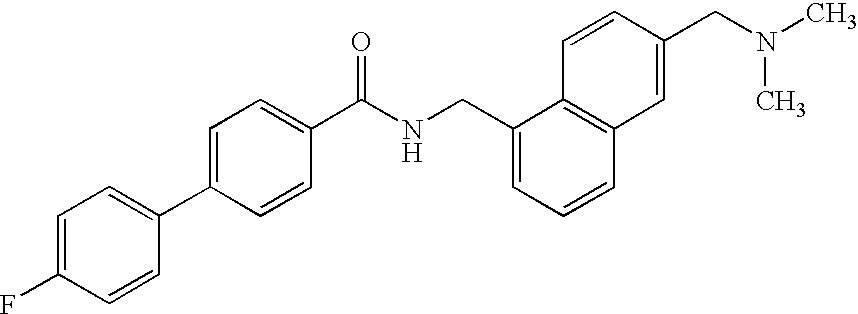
C1(CNC(C2=CC=C(C3=CC=C(F)C=C3)C=C2)=O)=CC=CC2=C1C=CC(CN(C)C)=C2
